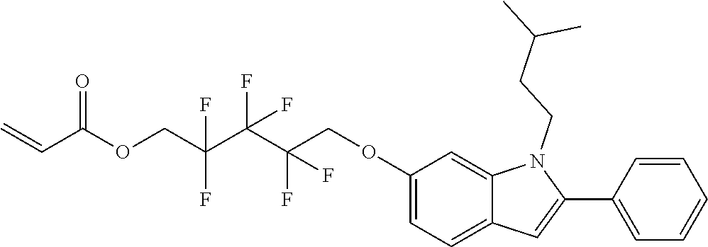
O(CC(C(C(COC1=CC=C2C(=C1)N(CCC(C)C)C(C1=CC=CC=C1)=C2)(F)F)(F)F)(F)F)C(C=C)=O
